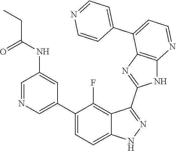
C1=NC=C(C2=CC=C3C(=C2F)C(C2=NC4=C(N2)N=CC=C4C2=CC=NC=C2)=NN3)C=C1NC(=O)CC
